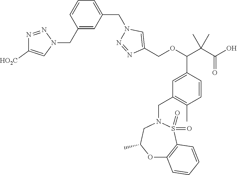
C1(CN2N=NC([HO2C])=C2)=CC(CN2C=C(COC(C(C(O)=O)(C)C)C3=CC(CN4CC(C)OC5=C(S4(=O)=O)C=CC=C5)=C(C)C=C3)N=N2)=CC=C1
